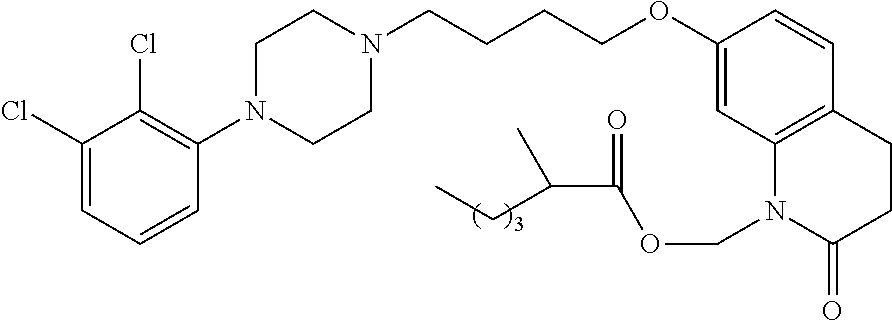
C1(Cl)=CC=CC(N2CCN(CCCCOC3=CC4=C(C=C3)CCC(=O)N4COC(C(C)CC)=O)CC2)=C1Cl
